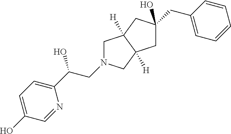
C1N(CC(O)C2=CC=C(O)C=N2)CC2([H])C1([H])CC(CC1=CC=CC=C1)(O)C2
